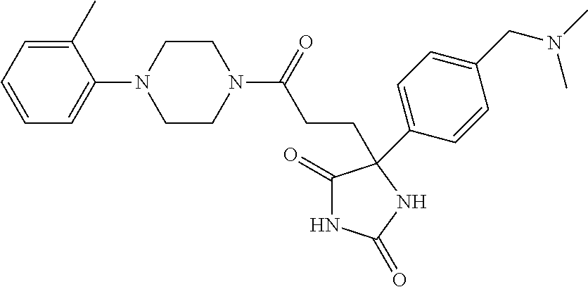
C1(=O)NC(=O)NC1(C1=CC=C(CN(C)C)C=C1)CCC(N1CCN(C2=CC=CC=C2C)CC1)=O
